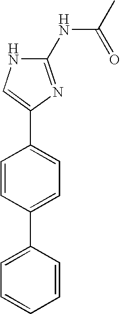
N1C(NC(C)=O)=NC(C2=CC=C(C3=CC=CC=C3)C=C2)=C1
